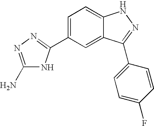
C1=C(C2=NN=C(N)N2)C=C2C(=C1)NN=C2C1=CC=C(F)C=C1
